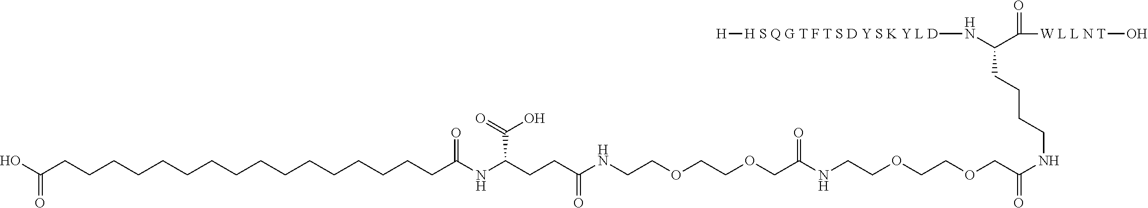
[H][H S Q G T F T S D Y S K Y L D]NC(C(=O)[W L L N T]O)CCCCNC(=O)COCCOCCNC(COCCOCCNC(CCC(NC(=O)CCCCCCCCCCCCCCCCC(O)=O)C(=O)O)=O)=O
